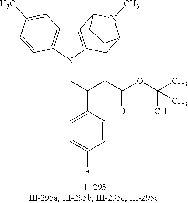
N1(CC(C2=CC=C(F)C=C2)CC(OC(C)(C)C)=O)C2=C(C3=C1C=CC(C)=C3)C1N(C)C(C2)CC1
